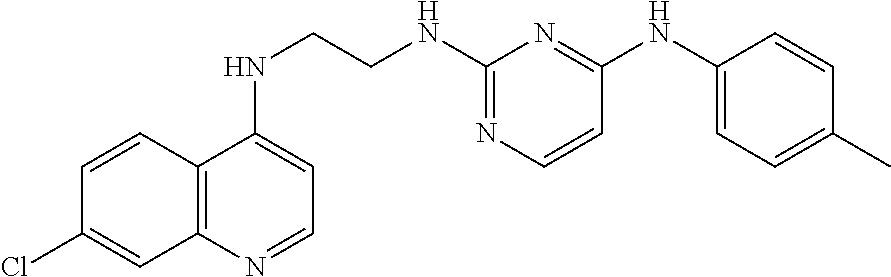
C12=C(N=CC=C1NCCNC1=NC=CC(NC3=CC=C(C)C=C3)=N1)C=C(Cl)C=C2
